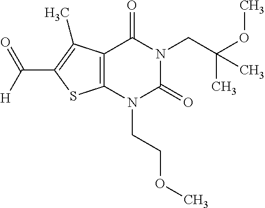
C12=C(N(CCOC)C(=O)N(CC(OC)(C)C)C1=O)SC(C([H])=O)=C2C
